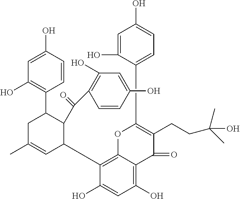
C1=C(O)C=CC(C2CC(C)=CC(C3=C4C(=C(O)C=C3O)C(=O)C(CCC(C)(C)O)=C(C3=CC=C(O)C=C3O)O4)C2C(C2=C(O)C=C(O)C=C2)=O)=C1O
